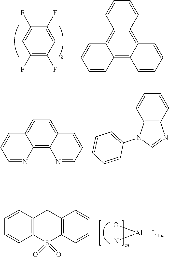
C1(F)=C(F)C(C)=C(F)C(F)=C1C.C12=C3C(=C4C(=C1C=CC=C2)C=CC=C4)C=CC=C3.C12=C3C(=CC=C1C=CC=N2)C=CC=N3.C12=C(C=CC=C1)N=CN2C1=CC=CC=C1.O[Al](N)[L3-m].C12=C(S(=O)(=O)C3=C(C1)C=CC=C3)C=CC=C2
